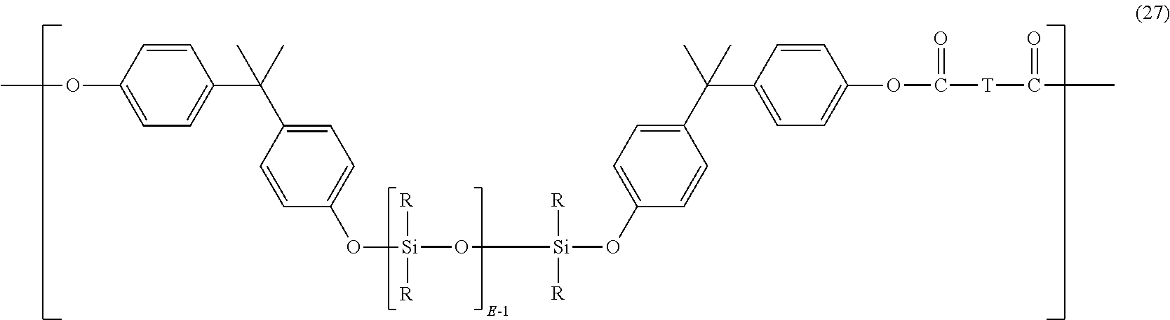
[Si](O[Si]([R])([R])OC1=CC=C(C(C2=CC=C(OC(=O)[T]C(=O)C)C=C2)(C)C)C=C1)(OC1=CC=C(C(C2=CC=C(OC)C=C2)(C)C)C=C1)([R])[R]
